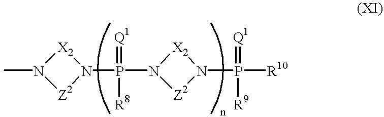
N1(C)[Z2]N(P(N2[Z2]N(P([R10])(=[Q1])[R9])[X2]2)(=[Q1])[R8])[X2]1
